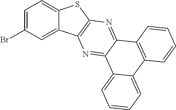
C1=C(Br)C=C2C(=C1)SC1=C2N=C2C(=N1)C1=C(C3=CC=CC=C23)C=CC=C1
